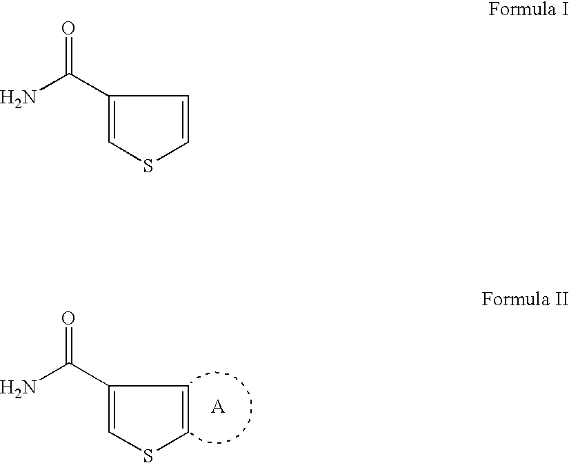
C1(C(N)=O)=CSC=C1.C1(C(N)=O)=CSC=C1
